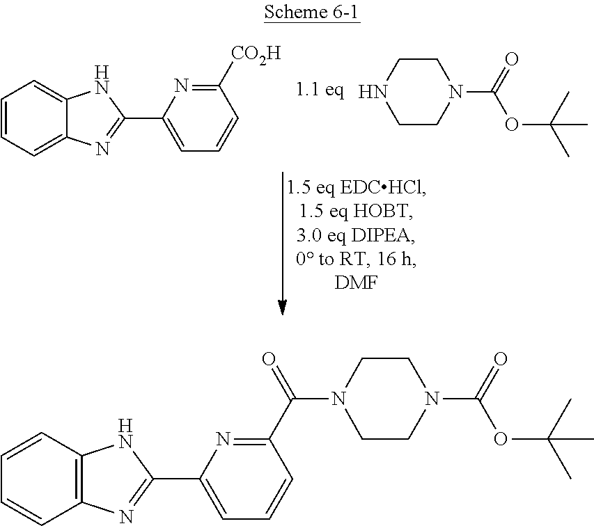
C1=CC2=C(C=C1)NC(C1=CC=CC(C(=O)N3CCN(C(OC(C)(C)C)=O)CC3)=N1)=N2.C1=CC=C2C(=C1)N=C(C1=CC=CC([CO2H])=N1)N2.N1CCN(C(OC(C)(C)C)=O)CC1
